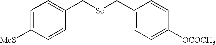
C1=C([MeS])C=CC(C[Se]CC2=CC=C([OCOCH3])C=C2)=C1
